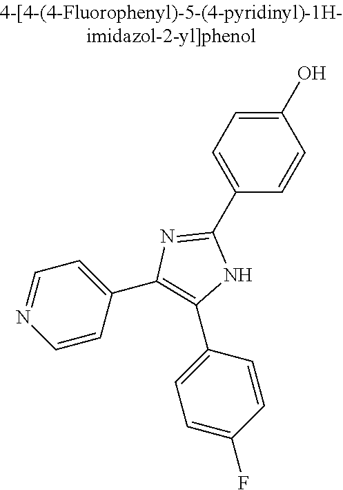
C1(O)=CC=C(C2=NC(C3=CC=NC=C3)=C(C3=CC=C(F)C=C3)N2)C=C1
